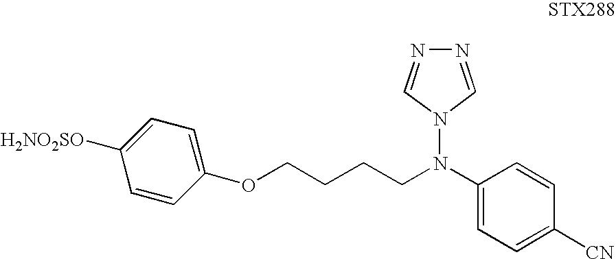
C1(N(N2C=NN=C2)CCCCOC2=CC=C([H2NO2SO])C=C2)=CC=C([CN])C=C1
